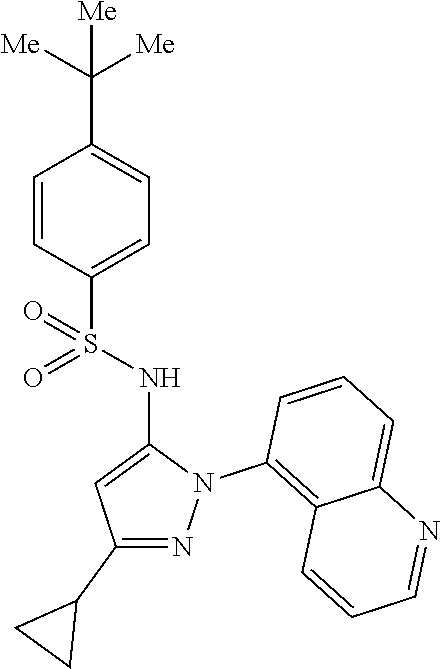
C1=CC(S(NC2=CC(C3CC3)=NN2C2=C3C(=CC=C2)N=CC=C3)(=O)=O)=CC=C1C([Me])([Me])[Me]
